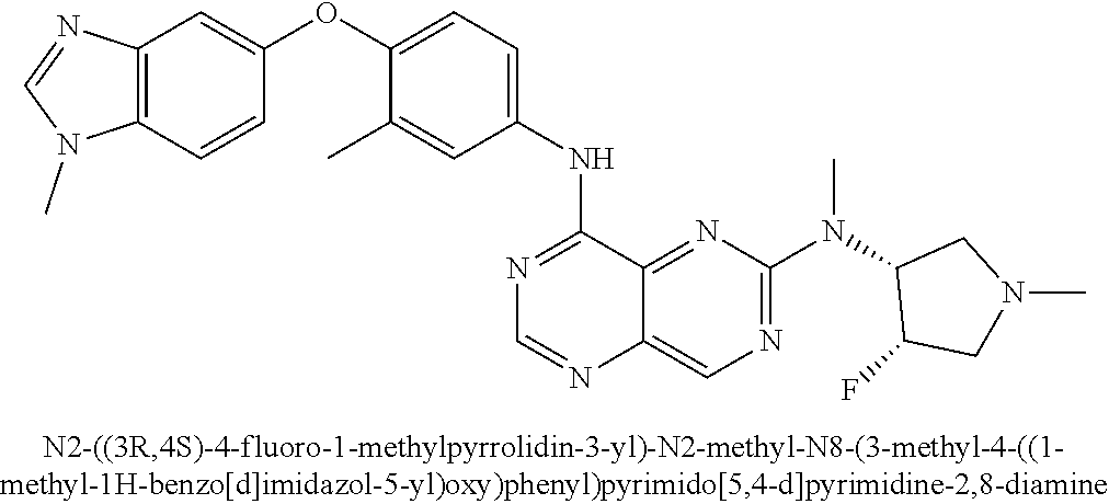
C1(OC2=CC=C(NC3=NC=NC4=CN=C(N(C5C(F)CN(C)C5)C)N=C34)C=C2C)=CC2=C(C=C1)N(C)C=N2
